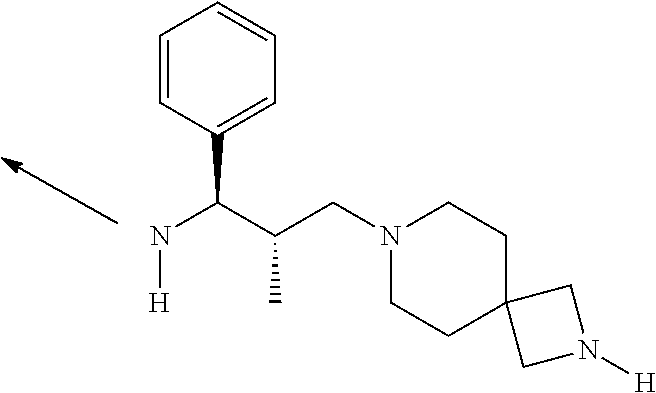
N(C(C(CN1CCC2(CC1)CN([H])C2)C)C1=CC=CC=C1)[H]
